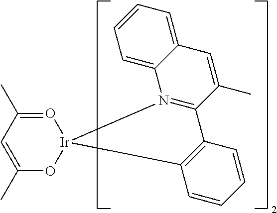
C12=C(C=CC=C1)C1=N(C3=CC=CC=C3C=C1C)[Ir]21O=C(C)C=C(C)O1
